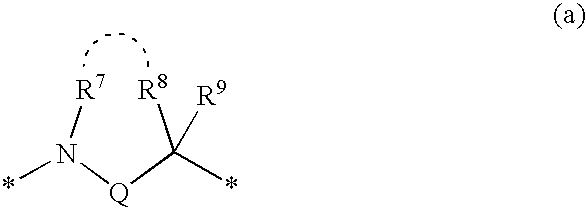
[R8]C([Q]N([R7])*)(*)[R9]
